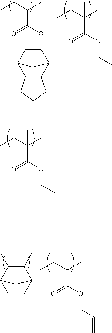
C12C(C3C(OC(=O)C(CC)C)CC1C3)CCC2.C(OC(=O)C(CC)(C)C)C=C.C(OC(=O)C(CC)(C)C)C=C.C(OC(=O)C(CC)(C)C)C=C.C1CC2C(C)C(C)C1C2
